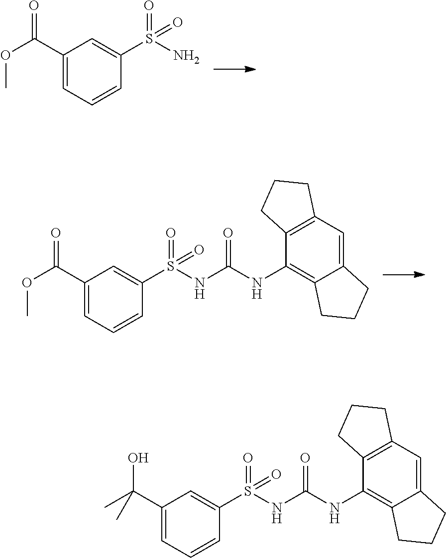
O=C(C1=CC=CC(S(N)(=O)=O)=C1)OC.S(NC(NC1=C2C(=CC3=C1CCC3)CCC2)=O)(=O)(=O)C1=CC(C(OC)=O)=CC=C1.S(NC(NC1=C2C(=CC3=C1CCC3)CCC2)=O)(=O)(=O)C1=CC(C(C)(O)C)=CC=C1
